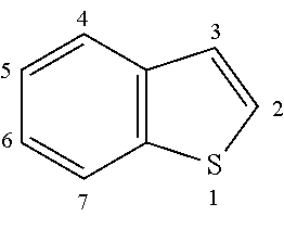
C12=C(C=CC=C1)C=CS2
